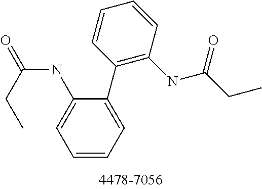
C1=CC=C(C2=C(NC(CC)=O)C=CC=C2)C(NC(=O)CC)=C1
